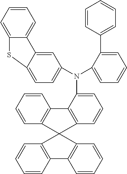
C1=C(N(C2=CC=CC=C2C2=CC=CC=C2)C2=CC=C3C(=C2)C2=CC=CC=C2S3)C2=C(C=C1)C1(C3=C2C=CC=C3)C2=C(C=CC=C2)C2=C1C=CC=C2
